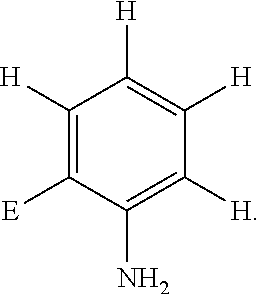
C1([H])=C([E])C(N)=C([H])C([H])=C1[H]
